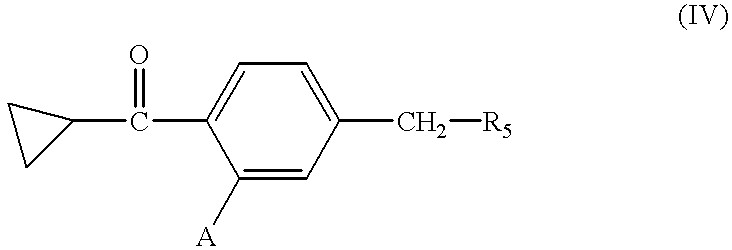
C1(C(C2=CC=C(C[R5])C=C2[A])=O)CC1
